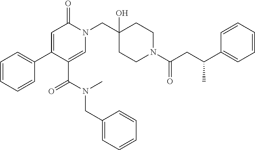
C1=CC=CC=C1CN(C(C1=CN(CC2(O)CCN(C(=O)CC(C3=CC=CC=C3)C)CC2)C(=O)C=C1C1=CC=CC=C1)=O)C
